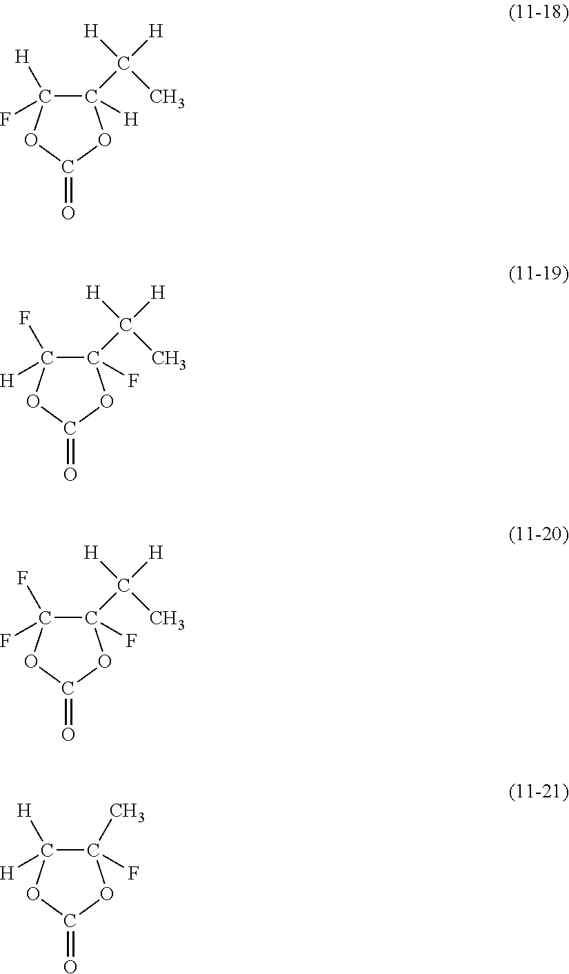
C1(F)(C)C([H])([H])OC(=O)O1.C1([H])(F)OC(=O)OC1([H])C([H])(C)[H].C1(F)([H])OC(=O)OC1(F)C([H])(C)[H].C1(F)(F)OC(=O)OC1(F)C([H])(C)[H]
